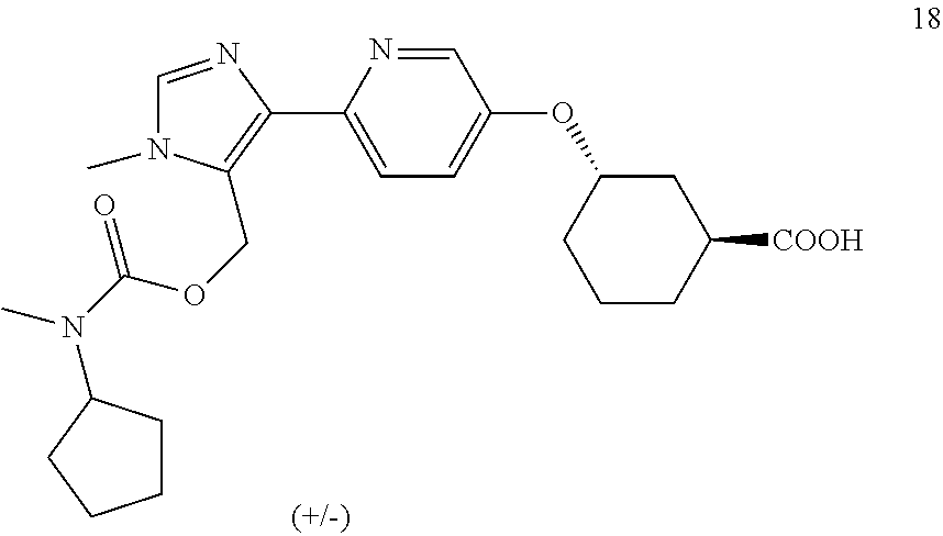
C1=NC(C2=C(COC(N(C)C3CCCC3)=O)N(C)C=N2)=CC=C1OC1CCCC([COOH])C1
